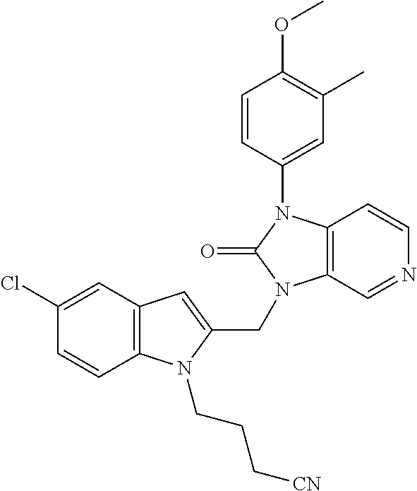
C12=C(N(CCC[CN])C(CN3C4=C(N(C5=CC(C)=C(OC)C=C5)C3=O)C=CN=C4)=C1)C=CC(Cl)=C2
